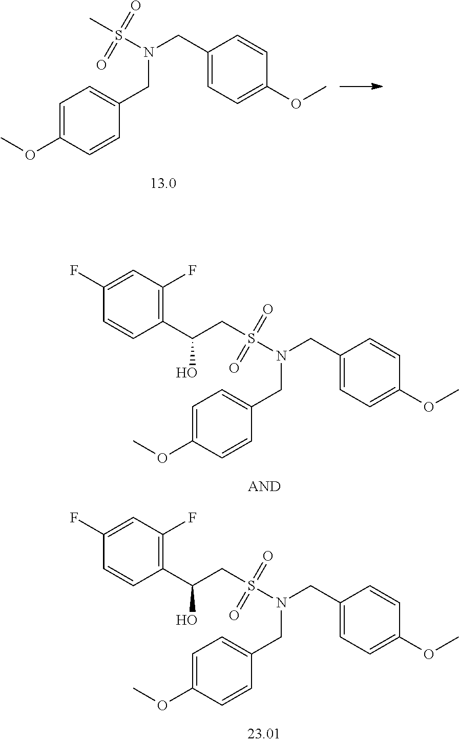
C1=C(OC)C=CC(CN(CC2=CC=C(OC)C=C2)S(=O)(=O)CC(C2=C(F)C=C(F)C=C2)O)=C1.C1=C(OC)C=CC(CN(CC2=CC=C(OC)C=C2)S(=O)(=O)CC(C2=C(F)C=C(F)C=C2)O)=C1.C1=C(OC)C=CC(CN(CC2=CC=C(OC)C=C2)S(=O)(=O)C)=C1
